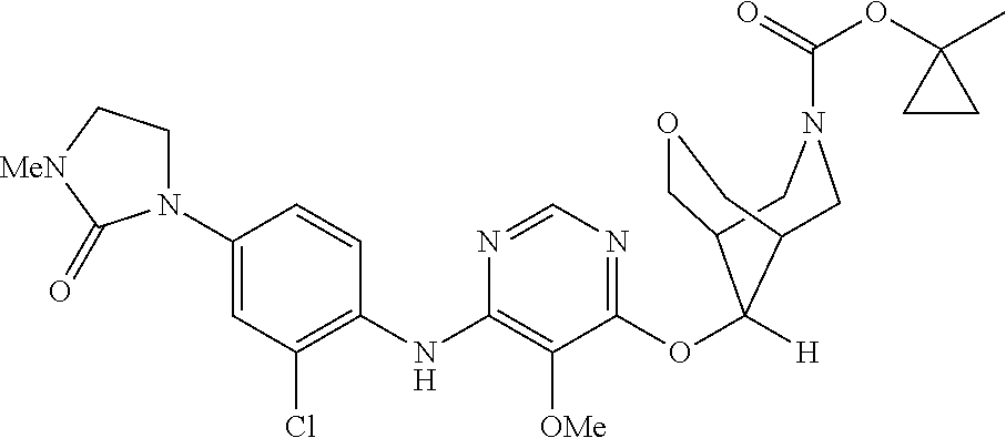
C1(N2CC[MeN]C2=O)=CC(Cl)=C(NC2=C([OMe])C(OC3([H])C4COCC3CN(C(=O)OC3(C)CC3)C4)=NC=N2)C=C1
